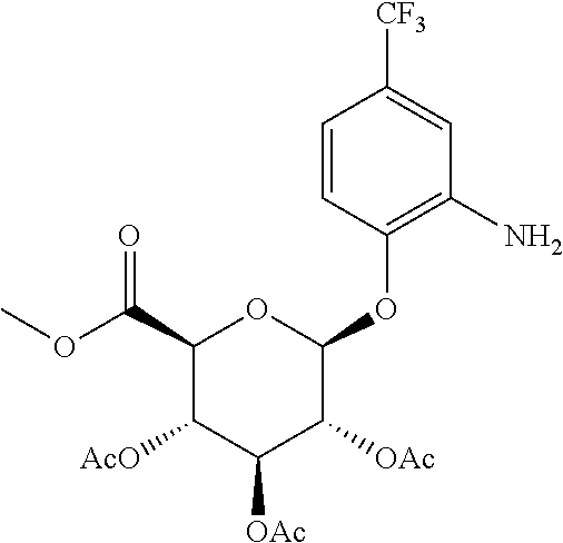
C1=CC(OC2OC(C(OC)=O)C([AcO])C([OAc])C2[OAc])=C(N)C=C1[CF3]
